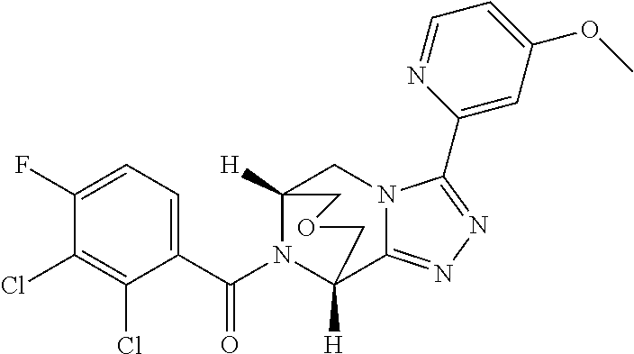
C1(F)=CC=C(C(N2C3([H])C4=NN=C(C5=CC(OC)=CC=N5)N4CC2([H])COC3)=O)C(Cl)=C1Cl
